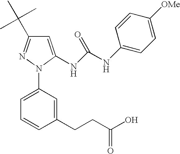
C1=C(NC(NC2=CC=C([OMe])C=C2)=O)N(C2=CC=CC(CCC(O)=O)=C2)N=C1C(C)(C)C
